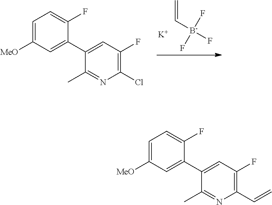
C=C[B-](F)(F)F.[K].C1=C(C2=CC(F)=C(Cl)N=C2C)C(F)=CC=C1[MeO].C1=C(C2=CC(F)=C(C=C)N=C2C)C(F)=CC=C1[MeO]
